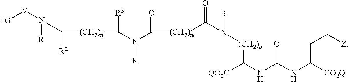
N(C([R2])[(CH2)n]C([R3])N(C([(CH2)m]C(N([(CH2)a]C(NC(NC([CO2Q])CC[Z])=O)[QO2C])[R])=O)=O)[R])([V][FG])[R]
